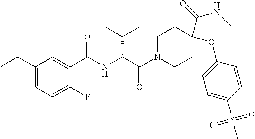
CC(C(NC(C1=CC(CC)=CC=C1F)=O)C(N1CCC(C(NC)=O)(OC2=CC=C(S(C)(=O)=O)C=C2)CC1)=O)C
